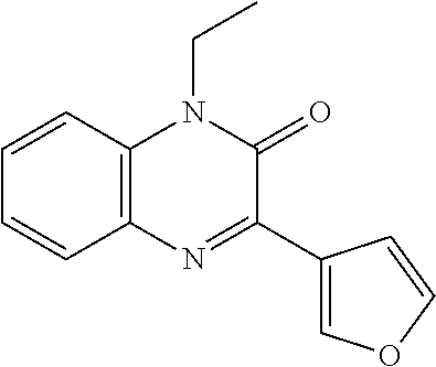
C1=CC2=C(C=C1)N=C(C1=COC=C1)C(=O)N2CC
